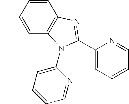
C1=CC(C)=CC2=C1N=C(C1=CC=CC=N1)N2C1=CC=CC=N1
